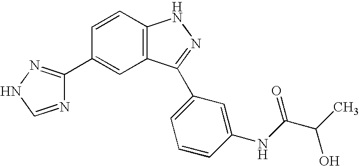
C1=CC2=C(C=C1C1=NNC=N1)C(C1=CC=CC(NC(C(C)O)=O)=C1)=NN2
